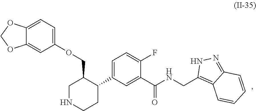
C12=CC=C(OCC3CNCCC3C3=CC=C(F)C(C(=O)NCC4=C5C(=NN4)C=CC=C5)=C3)C=C1OCO2
